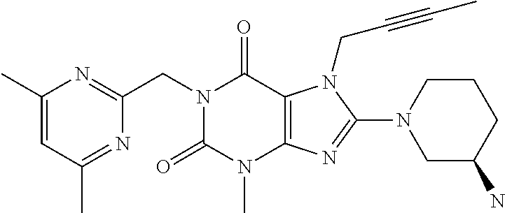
C1=C(C)N=C(CN2C(=O)N(C)C3=C(C2=O)N(CC#CC)C(N2CC(N)CCC2)=N3)N=C1C
